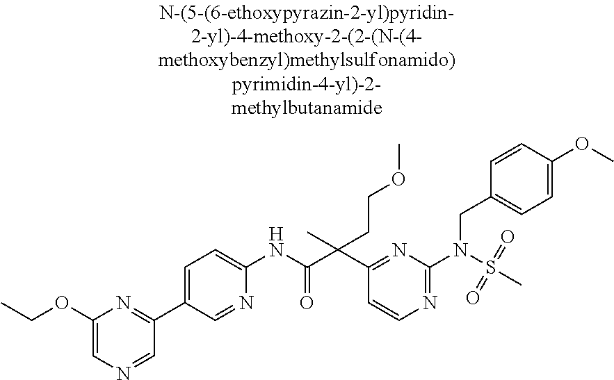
C1(OCC)=CN=CC(C2=CC=C(NC(C(C3=NC(N(S(C)(=O)=O)CC4=CC=C(OC)C=C4)=NC=C3)(C)CCOC)=O)N=C2)=N1
